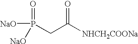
[NHCH2COONa]C(CP(=O)([NaO])[NaO])=O
